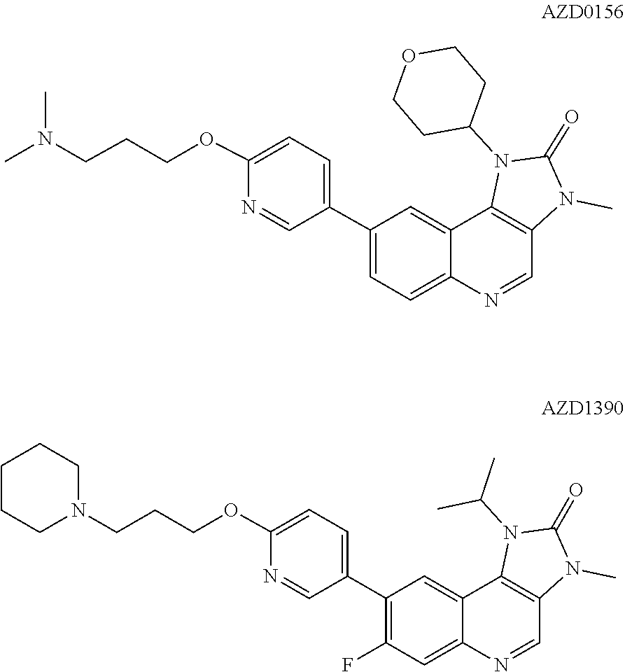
N1(C)C(=O)N(C2CCOCC2)C2=C1C=NC1=CC=C(C3=CC=C(OCCCN(C)C)N=C3)C=C21.N1(C)C(=O)N(C(C)C)C2=C1C=NC1=CC(F)=C(C3=CC=C(OCCCN4CCCCC4)N=C3)C=C21
